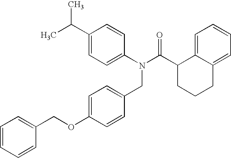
C1(C(C)C)=CC=C(N(C(C2CCCC3=CC=CC=C23)=O)CC2=CC=C(OCC3=CC=CC=C3)C=C2)C=C1
